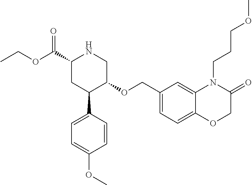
C1(C(OCC)=O)CC(C2=CC=C(OC)C=C2)C(OCC2=CC=C3C(=C2)N(CCCOC)C(=O)CO3)CN1
